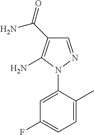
C1=NN(C2=CC(F)=CC=C2C)C(N)=C1C(=O)N
